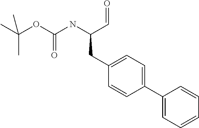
CC(OC(NC(C=O)CC1=CC=C(C2=CC=CC=C2)C=C1)=O)(C)C
